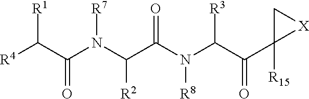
[R4]C(C(N(C(C(=O)N([R8])C([R3])C(=O)C1([R15])[X]C1)[R2])[R7])=O)[R1]
